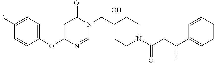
C1=NC(OC2=CC=C(F)C=C2)=CC(=O)N1CC1(O)CCN(C(=O)CC(C2=CC=CC=C2)C)CC1
